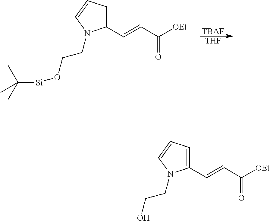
[TBAF].[THF].C1=C(C=CC([OEt])=O)N(CCO[Si](C(C)(C)C)(C)C)C=C1.C1=C(C=CC([OEt])=O)N(CCO)C=C1
